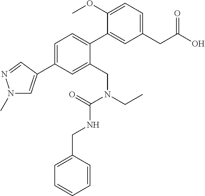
C1=C(C2=CN(C)N=C2)C=C(CN(CC)C(=O)NCC2=CC=CC=C2)C(C2=CC(CC(O)=O)=CC=C2OC)=C1
